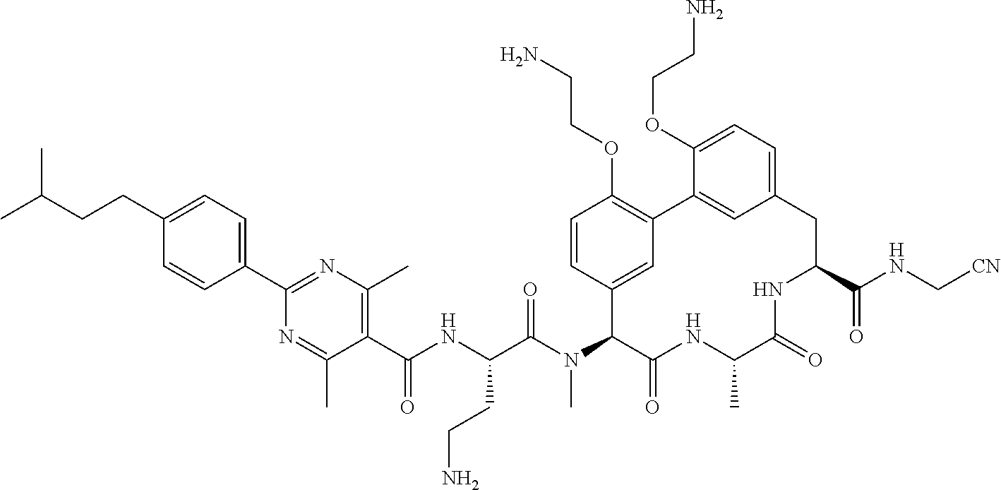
C1(C(NC(C(N(C2C(=O)NC(C)C(=O)NC(C(NC[CN])=O)CC3=CC=C(OCCN)C(=C3)C3=C(OCCN)C=CC2=C3)C)=O)CCN)=O)=C(C)N=C(C2=CC=C(CCC(C)C)C=C2)N=C1C
